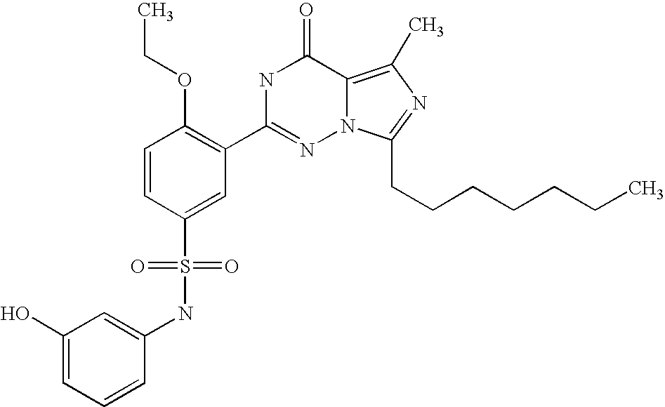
C1=CC(S(NC2=CC(O)=CC=C2)(=O)=O)=CC(C2=NN3C(=C(C)N=C3CCCCCCC)C(=O)N2)=C1OCC
